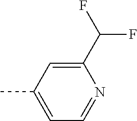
C1(C(F)F)=CC(C)=CC=N1
